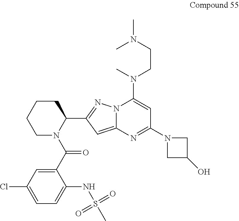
C1(C(N2C(C3=NN4C(=C3)N=C(N3CC(O)C3)C=C4N(CCN(C)C)C)CCCC2)=O)=CC(Cl)=CC=C1NS(C)(=O)=O
